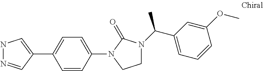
N1N=CC(C2=CC=C(N3C(=O)N(C(C4=CC=CC(OC)=C4)C)CC3)C=C2)=C1
